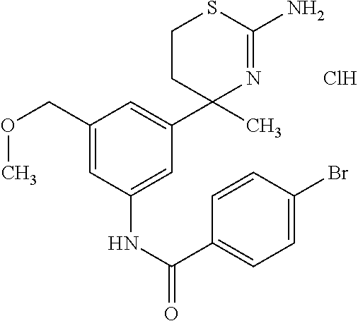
C1=C(COC)C=C(C2(C)N=C(N)SCC2)C=C1NC(=O)C1=CC=C(Br)C=C1.Cl
